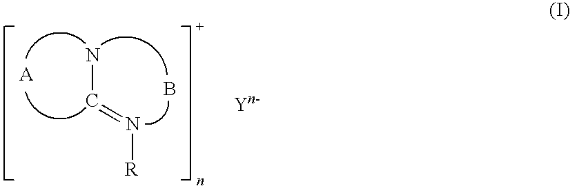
NC=N[R].B.[Yn-]
